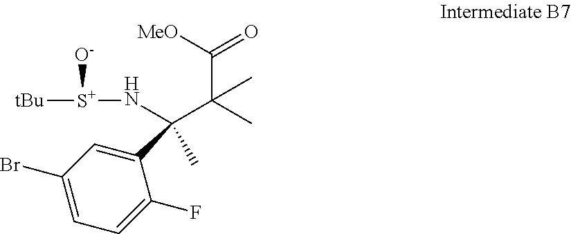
C1(Br)=CC=C(F)C(C(N[S+]([tBu])[O-])(C(C(=O)[MeO])(C)C)C)=C1
